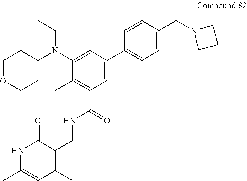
C1(N(C2=CC(C3=CC=C(CN4CCC4)C=C3)=CC(C(NCC3=C(C)C=C(C)NC3=O)=O)=C2C)CC)CCOCC1
